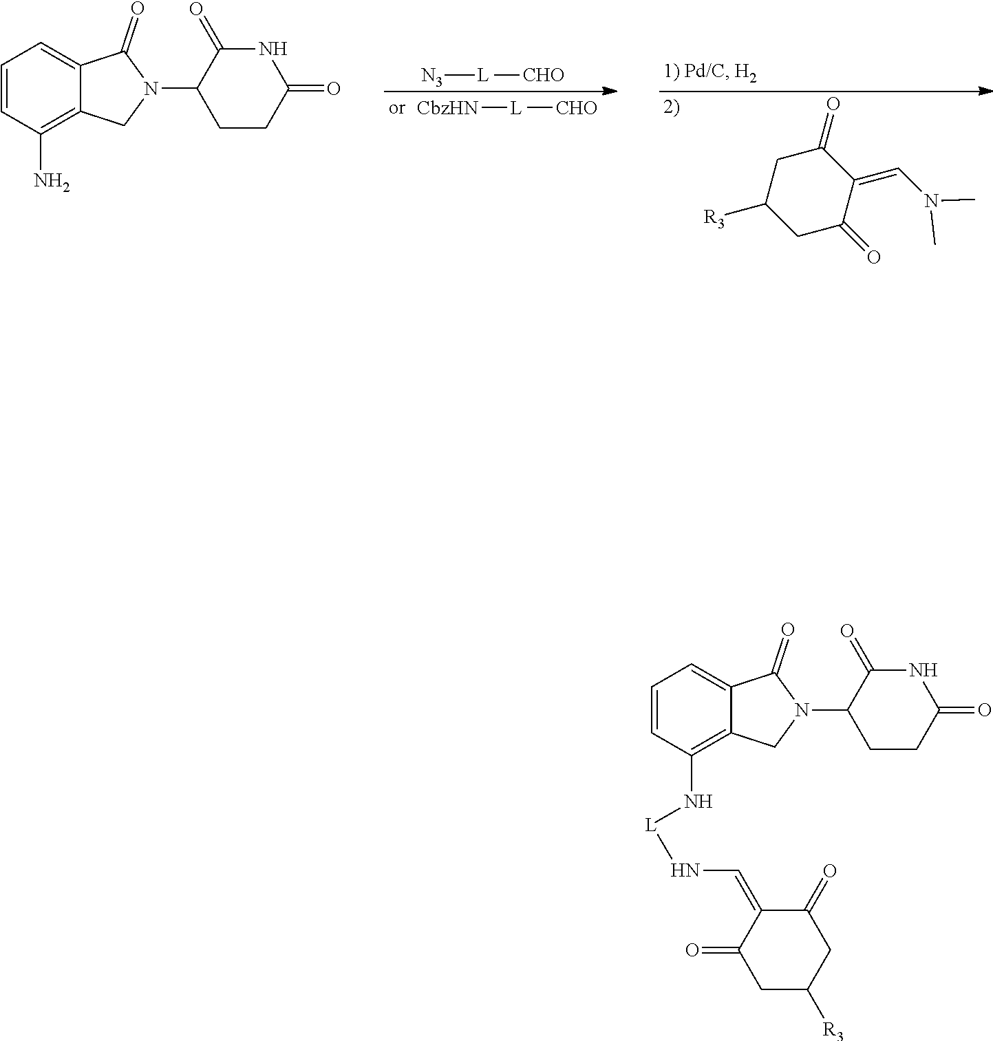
C1=CC(N[L]NC=C2C(=O)CC([R3])CC2=O)=C2C(=C1)C(=O)N(C1CCC(=O)NC1=O)C2.C1=CC(N)=C2C(=C1)C(=O)N(C1CCC(=O)NC1=O)C2.[CbzHN][L][CHO].[N3][L][CHO].C1C([R3])CC(=O)C(=CN(C)C)C1=O
